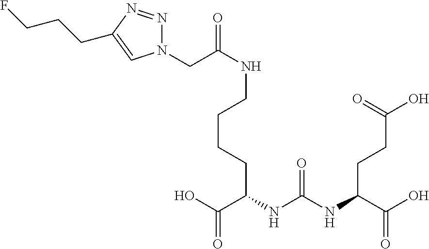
C(NC(NC(C(O)=O)CCC(O)=O)=O)(CCCCNC(CN1N=NC(CCCF)=C1)=O)C(O)=O
